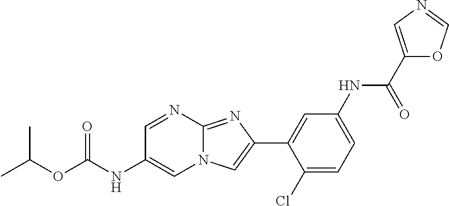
C1=NC2=NC(C3=CC(NC(C4=CN=CO4)=O)=CC=C3Cl)=CN2C=C1NC(OC(C)C)=O
